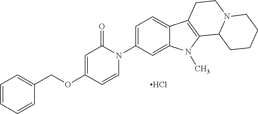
C1=CC=CC(COC2=CC(=O)N(C3=CC=C4C(=C3)N(C)C3=C4CCN4C3CCCC4)C=C2)=C1.Cl
